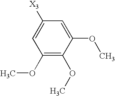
C1(OC)=C(OC)C(OC)=CC([X3])=C1
